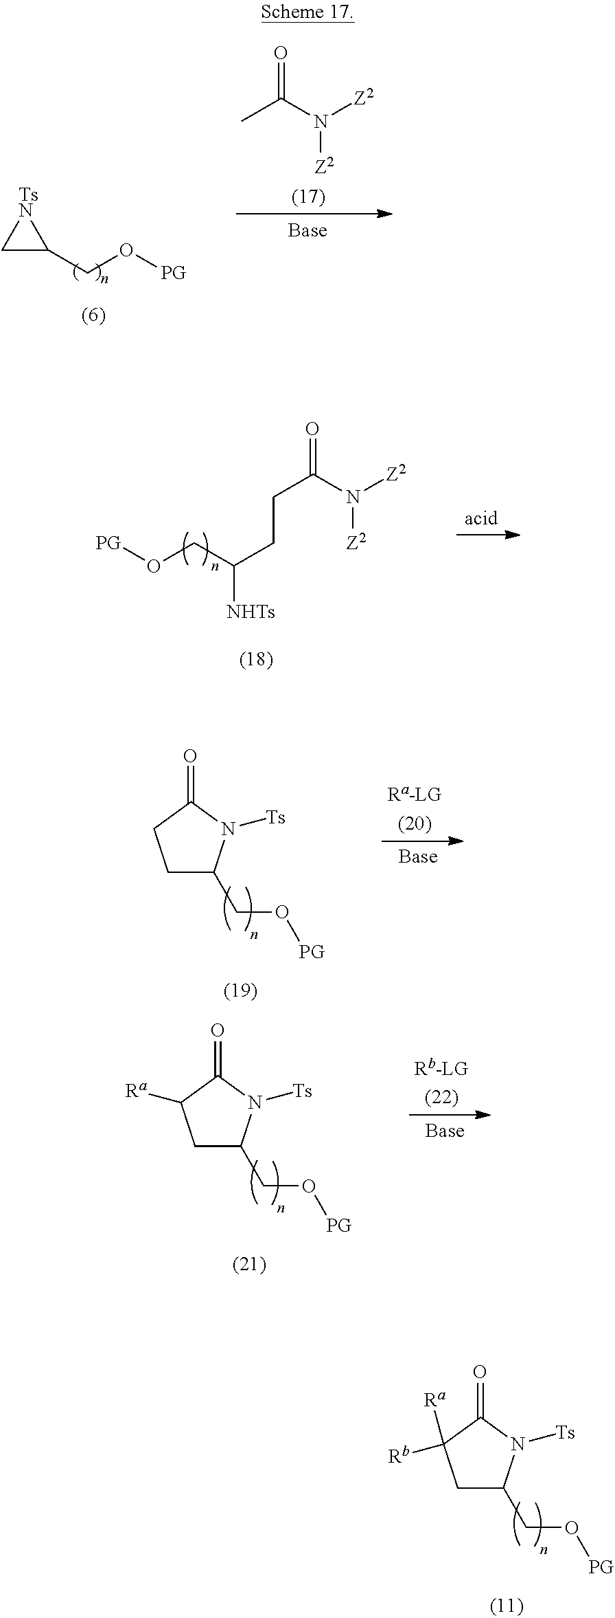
C1C(CO[PG])N([Ts])C(=O)C1([Ra])[Rb].C1C(CO[PG])[TsN]1.O=C(N([Z2])[Z2])C.O=C(N([Z2])[Z2])CCC([NHTs])CO[PG].C1C(CO[PG])N([Ts])C(=O)C1.C1C(CO[PG])N([Ts])C(=O)C1[Ra]
